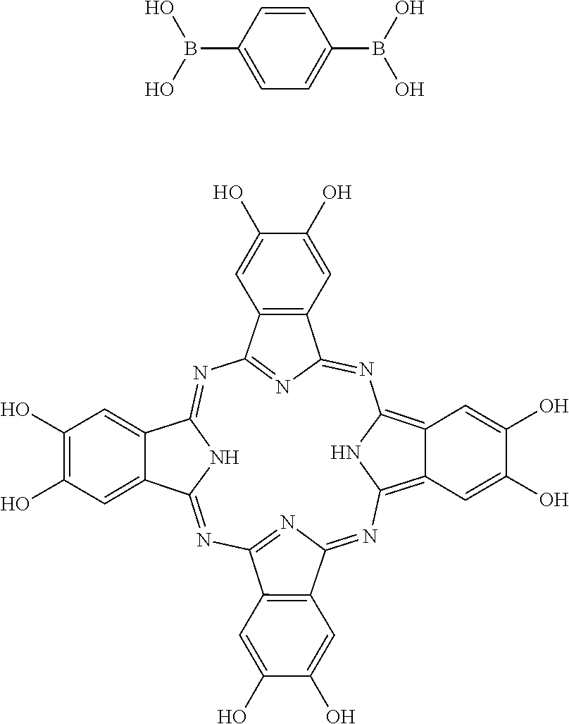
C1=CC(B(O)O)=CC=C1B(O)O.N1=C2N=C(N=C3NC(=NC4=NC(=NC5=C6C(=C1N5)C=C(O)C(O)=C6)C1=C4C=C(O)C(O)=C1)C1=CC(O)=C(O)C=C31)C1=C2C=C(O)C(O)=C1
